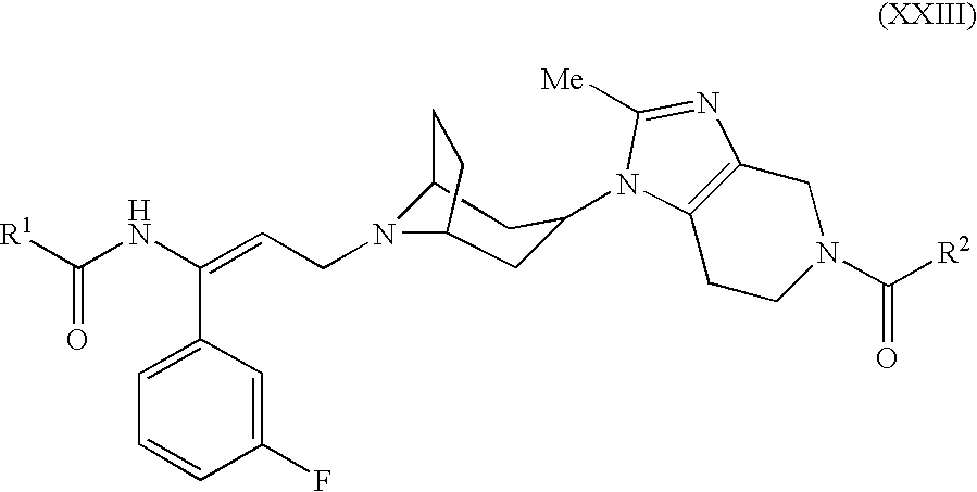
[R1]C(NC(=CCN1C2CC(N3C4=C(CN(C([R2])=O)CC4)N=C3[Me])CC1CC2)C1=CC=CC(F)=C1)=O
